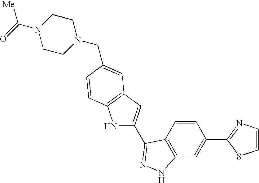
C1=CC2=C(C=C1C1=NC=CS1)NN=C2C1=CC2=C(N1)C=CC(CN1CCN(C(=O)[Me])CC1)=C2
